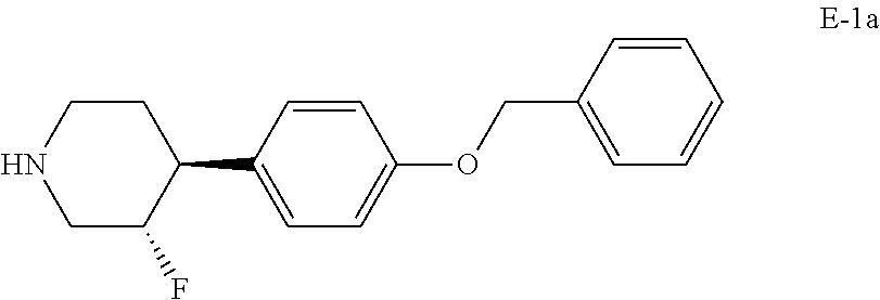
C1C(F)C(C2=CC=C(OCC3=CC=CC=C3)C=C2)CCN1
